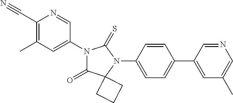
C1(C#N)=C(C)C=C(N2C(=O)C3(N(C4=CC=C(C5=CC(C)=CN=C5)C=C4)C2=S)CCC3)C=N1
